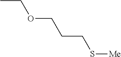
CCOCCCS[Me]
